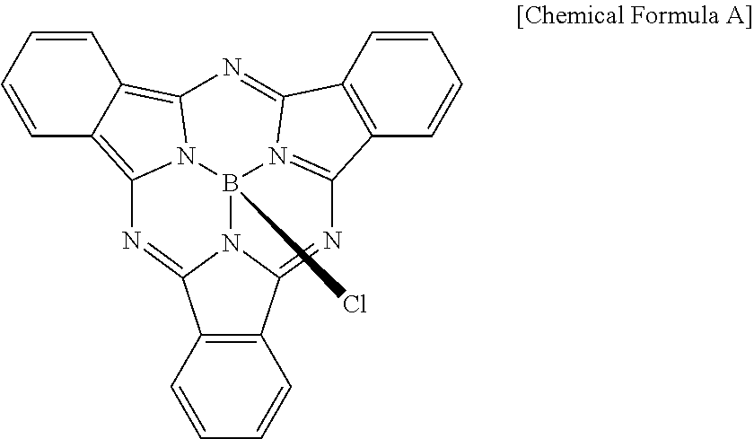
C1=CC=CC2=C3N4C(=C12)N=C1C2=C(C=CC=C2)C2=N1B4(Cl)N1C(=N3)C3=C(C1=N2)C=CC=C3
